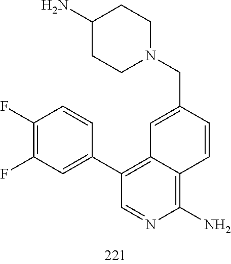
N1(CC2=CC3=C(C4=CC(F)=C(F)C=C4)C=NC(N)=C3C=C2)CCC(N)CC1
